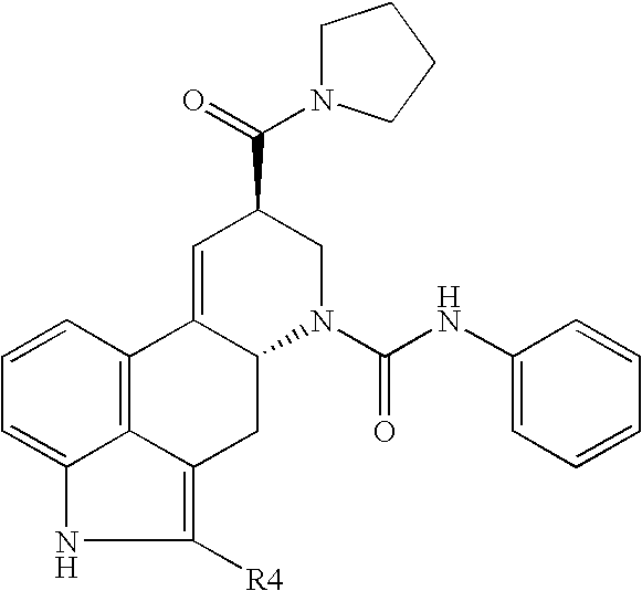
C1=CC=C2C3=C1C1=CC(C(=O)N4CCCC4)CN(C(NC4=CC=CC=C4)=O)C1CC3=C([R4])N2
